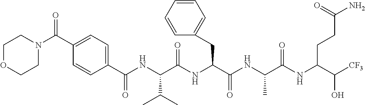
C1=CC(C(NC(C(NC(C(NC(C(NC(C([CF3])O)CCC(N)=O)=O)C)=O)CC2=CC=CC=C2)=O)C(C)C)=O)=CC=C1C(=O)N1CCOCC1
